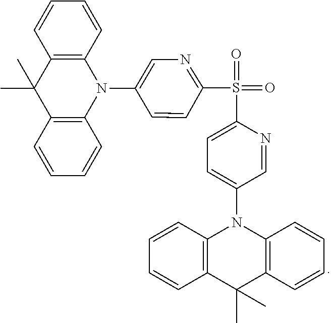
C1=CC=CC2=C1C(C)(C)C1=C(N2C2=CN=C(S(=O)(=O)C3=CC=C(N4C5=C(C(C)(C)C6=C4C=CC=C6)C=CC=C5)C=N3)C=C2)C=CC=C1
